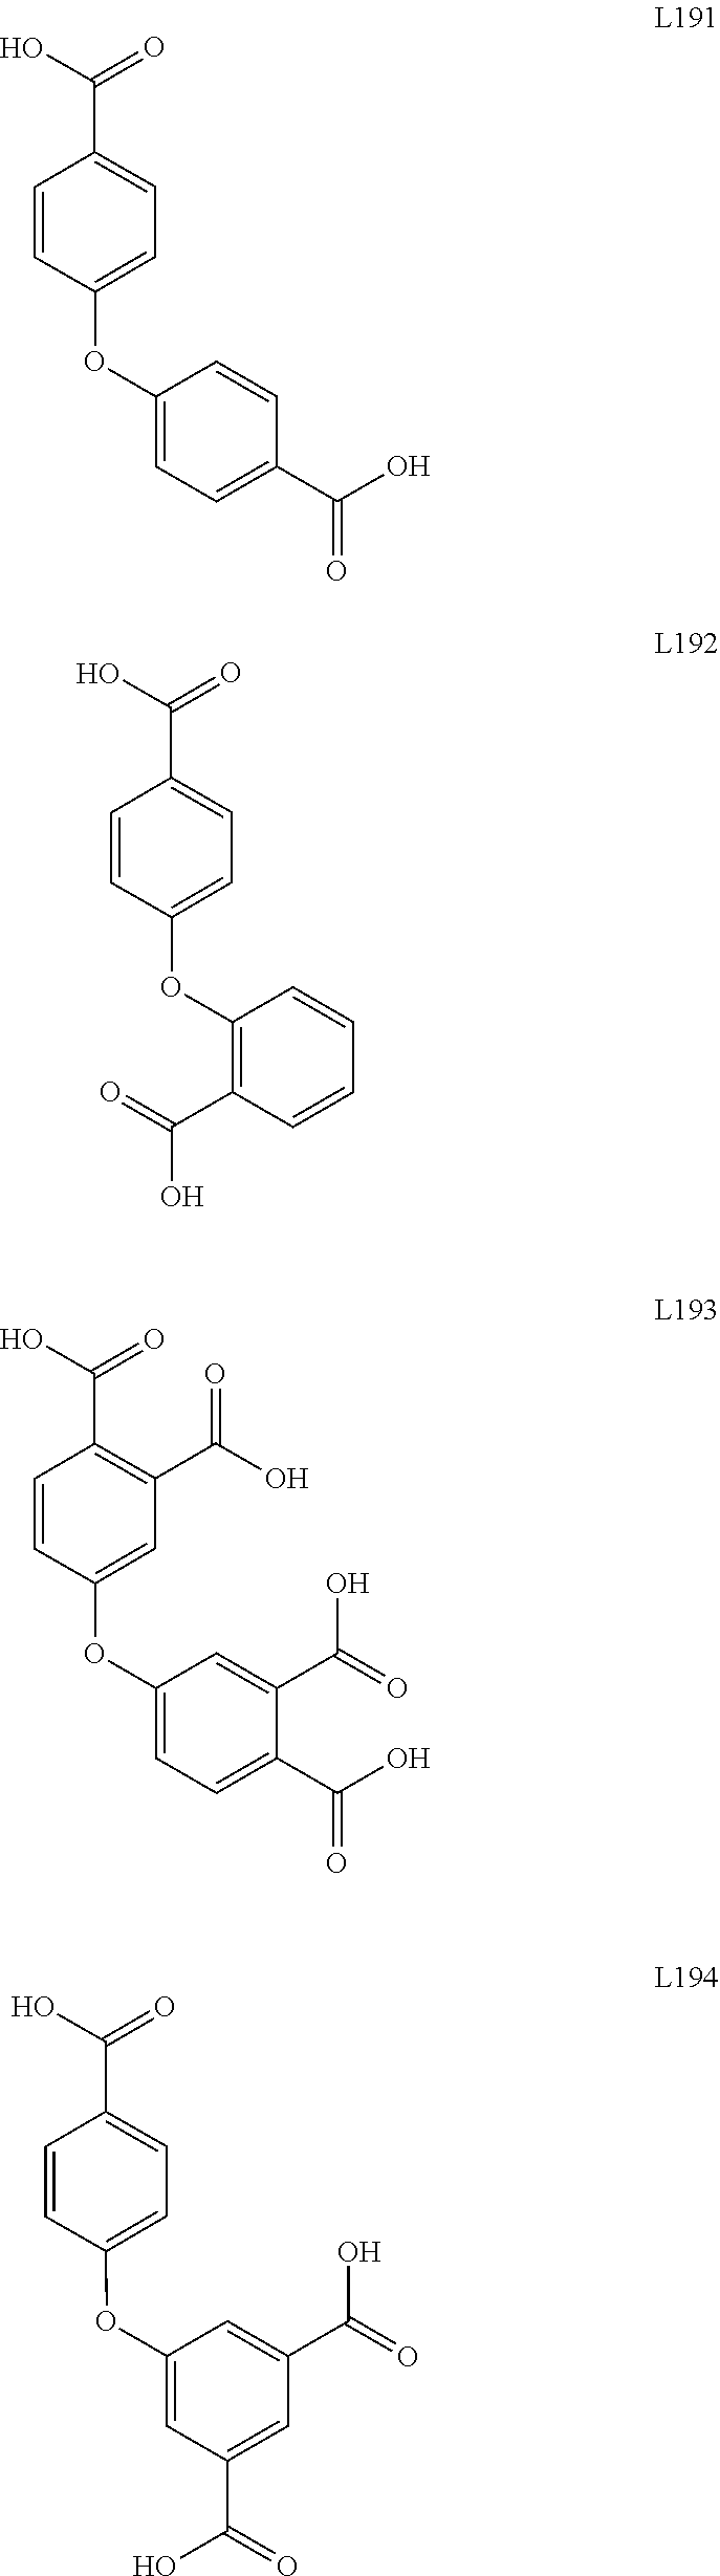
C1(C(=O)O)=CC=C(OC2=CC=C(C(=O)O)C=C2)C=C1.C1(C(=O)O)=CC=C(OC2=C(C(O)=O)C=CC=C2)C=C1.C1(C(=O)O)=C(C(=O)O)C=C(OC2=CC=C(C(=O)O)C(C(O)=O)=C2)C=C1.C1(C(=O)O)=CC=C(OC2=CC(C(O)=O)=CC(C(O)=O)=C2)C=C1
